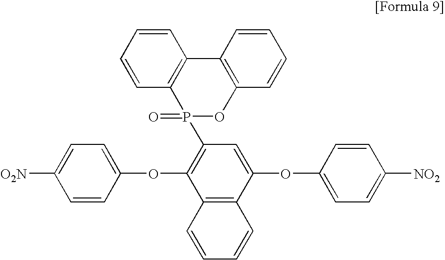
C1=CC2=C(C=C1)C1=C(OP2(=O)C2=C(OC3=CC=C([O2N])C=C3)C3=C(C(OC4=CC=C([NO2])C=C4)=C2)C=CC=C3)C=CC=C1
